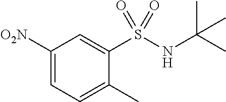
[O2N]C1=CC=C(C)C(S(NC(C)(C)C)(=O)=O)=C1
